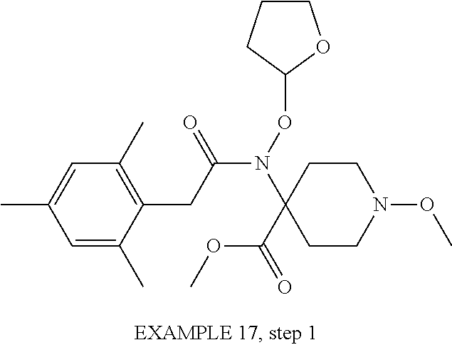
C1=C(C)C=C(C)C(CC(N(OC2CCCO2)C2(C(=O)OC)CCN(OC)CC2)=O)=C1C
